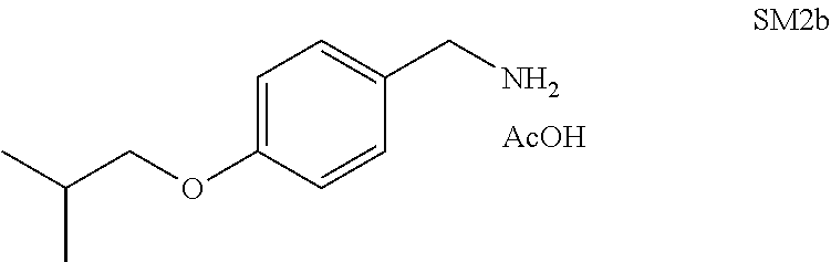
C1=C(OCC(C)C)C=CC(CN)=C1.[AcOH]
